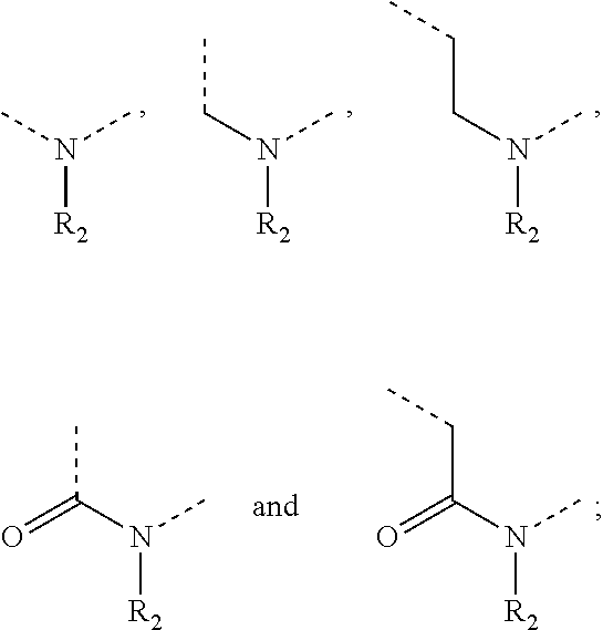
N([R2])(C)C.N([R2])(C)CC.N([R2])(C)CCC.N([R2])(C)C(C)=O.N([R2])(C)C(CC)=O
